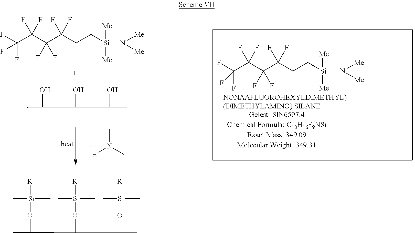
C(C(CC[Si]([Me])([Me])N([Me])[Me])(F)F)(F)(F)C(C(F)(F)F)(F)F.[H]N(C)C.C(O)(CC(O)C)CC(O)C.C(C(C(CC[Si]([Me])([Me])N([Me])[Me])(F)F)(F)F)(C(F)(F)F)(F)F.[R][Si](OC(CC(O[Si](C)([R])C)C)CC(O[Si](C)([R])C)C)(C)C
